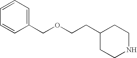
C1(COCCC2CCNCC2)=CC=CC=C1
